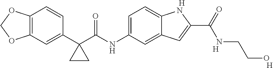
C12=C(C=C(C3(C(NC4=CC=C5C(=C4)C=C(C(NCCO)=O)N5)=O)CC3)C=C1)OCO2.[H].[H].[H]
